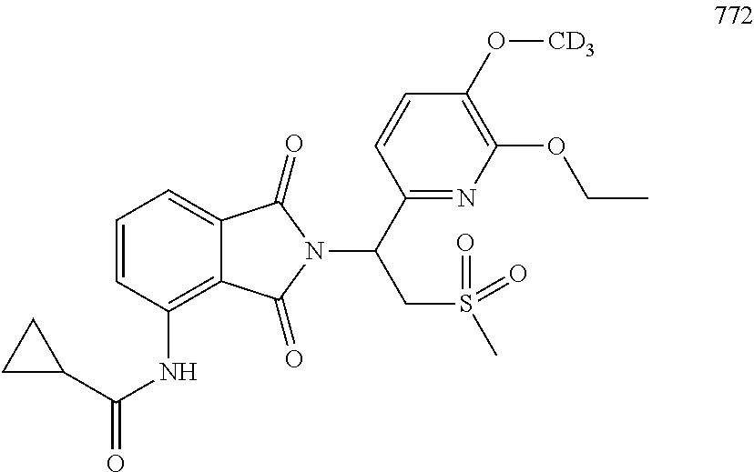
C1=CC(NC(=O)C2CC2)=C2C(=C1)C(=O)N(C(C1=NC(OCC)=C(O[CD3])C=C1)CS(C)(=O)=O)C2=O
